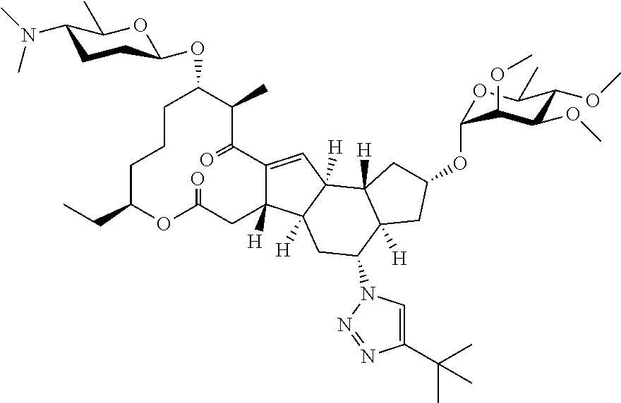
C1CCC(CC)OC(=O)CC2([H])C(=CC3([H])C2([H])CC(N2C=C(C(C)(C)C)N=N2)C2([H])C3([H])CC(OC3OC(C)C(OC)C(OC)C3OC)C2)C(=O)C(C)C1OC1CCC(N(C)C)C(C)O1
